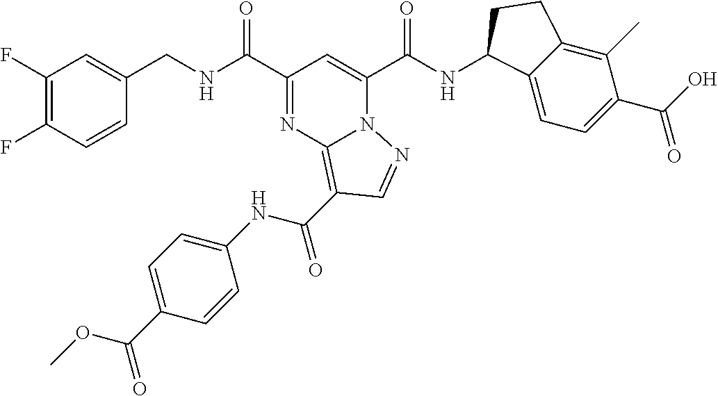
C1(F)=C(F)C=CC(CNC(C2=NC3=C(C(NC4=CC=C(C(OC)=O)C=C4)=O)C=NN3C(C(NC3C4=CC=C(C(O)=O)C(C)=C4CC3)=O)=C2)=O)=C1
